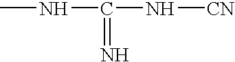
CNC(N[CN])=N
